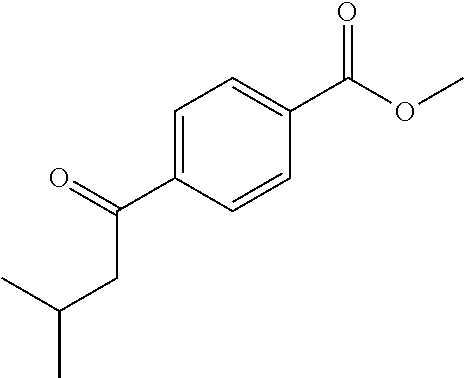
C1=C(C(CC(C)C)=O)C=CC(C(=O)OC)=C1
